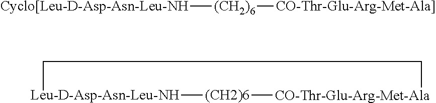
[Cyclo[Leu-D-Asp-Asn-Leu-NH][(CH2)6][CO-Thr-Glu-Arg-Met-Ala]].[Leu-D-Asp-Asn-Leu-NH]1[(CH2)6][CO-Thr-Glu-Arg-Met-Ala]CC1
